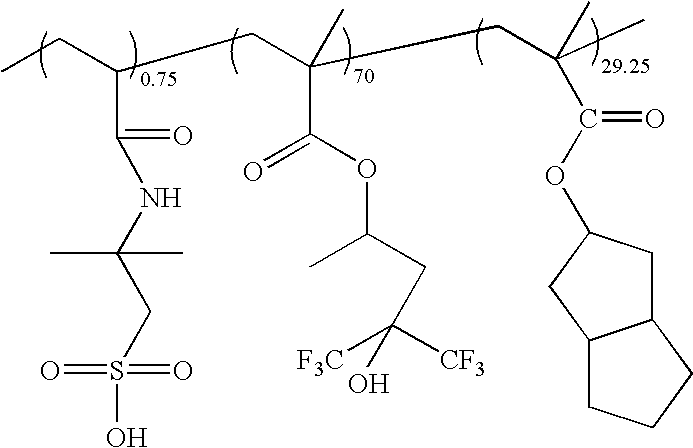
CCC(CC(CC(C)(C)C(=O)OC1CC2C(C1)CCC2)(C)C(OC(CC([CF3])([F3C])O)C)=O)C(NC(CS(O)(=O)=O)(C)C)=O
